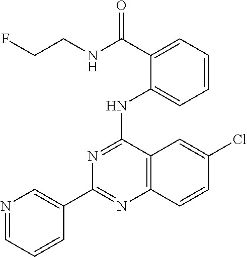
C1(C2=CN=CC=C2)=NC2=C(C(NC3=CC=CC=C3C(NCCF)=O)=N1)C=C(Cl)C=C2
